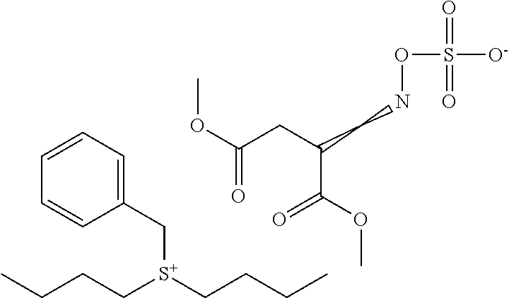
C([S+](CCCC)CCCC)C1=CC=CC=C1.C(CC(C(OC)=O)CNOS([O-])(=O)=O)(OC)=O
